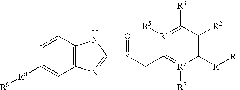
C1=CC2=C(C=C1[R8][R9])N=C(S(CC1=[R6]([R7])C([R][R1])=C([R2])C([R3])=[R4]1[R5])=O)N2
